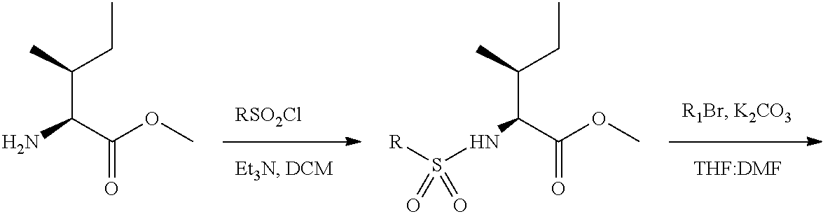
NC(C(OC)=O)C(CC)C.[RSO2Cl].S(NC(C(OC)=O)C(CC)C)([R])(=O)=O
